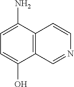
C1=C(N)C2=C(C(O)=C1)C=NC=C2
